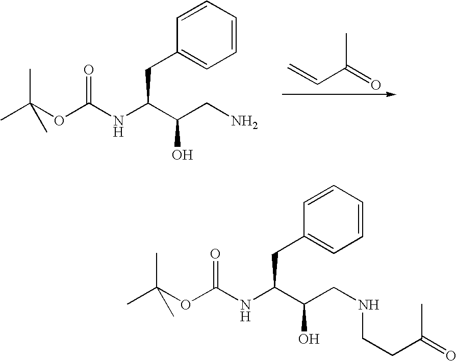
CC(OC(NC(C(CN)O)CC1=CC=CC=C1)=O)(C)C.C=CC(C)=O.CC(OC(NC(C(CNCCC(=O)C)O)CC1=CC=CC=C1)=O)(C)C
